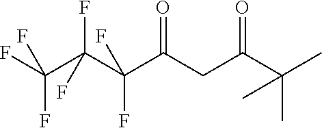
O=C(CC(C(C)(C)C)=O)C(C(C(F)(F)F)(F)F)(F)F
